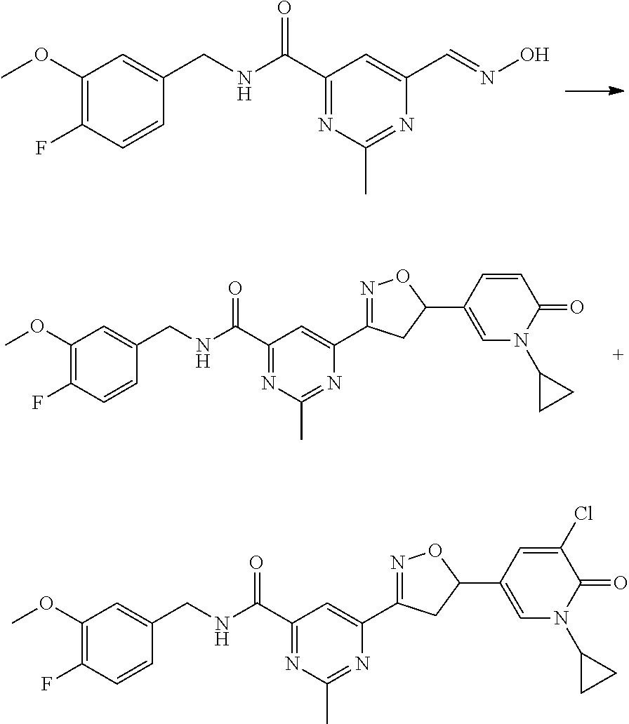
C1(OC)=C(F)C=CC(CNC(C2=NC(C)=NC(C=NO)=C2)=O)=C1.C1(OC)=C(F)C=CC(CNC(C2=NC(C)=NC(C3=NOC(C4=CN(C5CC5)C(=O)C=C4)C3)=C2)=O)=C1.C1(OC)=C(F)C=CC(CNC(C2=NC(C)=NC(C3=NOC(C4=CN(C5CC5)C(=O)C(Cl)=C4)C3)=C2)=O)=C1
